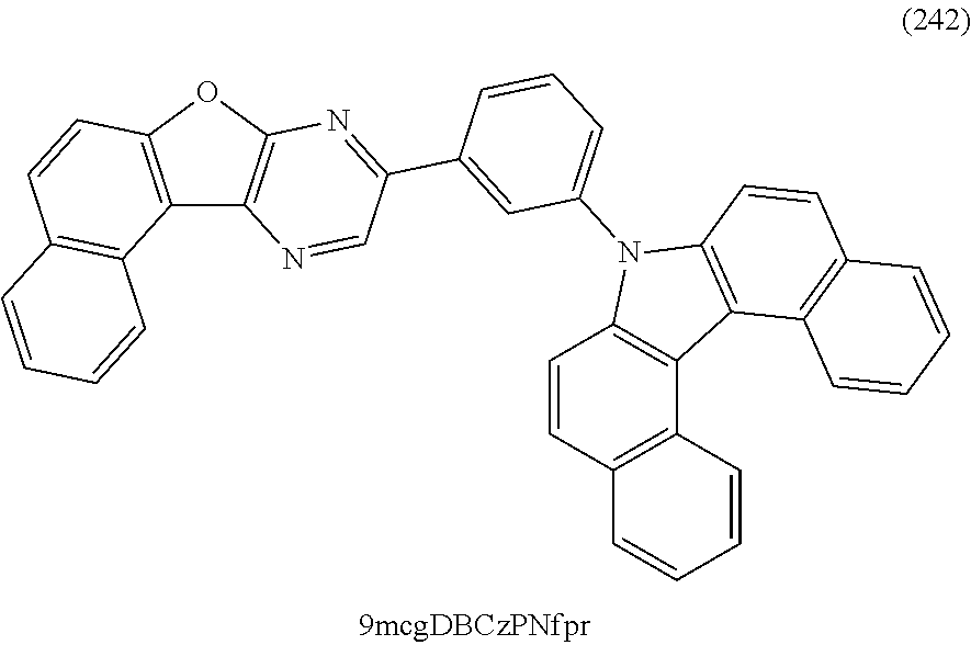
C12=C(OC3=C1N=CC(C1=CC(N4C5=C(C6=C4C=CC4=C6C=CC=C4)C4=C(C=C5)C=CC=C4)=CC=C1)=N3)C=CC1=C2C=CC=C1
